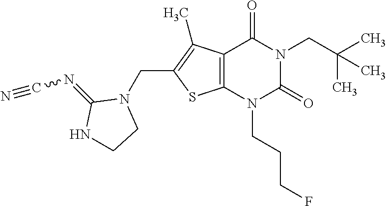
C12=C(N(CCCF)C(=O)N(CC(C)(C)C)C1=O)SC(CN1C(=NC#N)NCC1)=C2C
